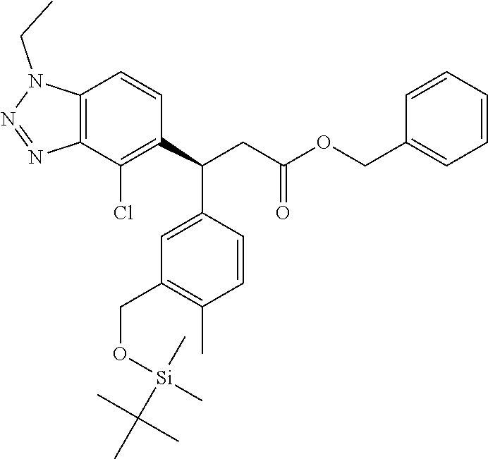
C12=C(C=CC(C(CC(OCC3=CC=CC=C3)=O)C3=CC(CO[Si](C)(C)C(C)(C)C)=C(C)C=C3)=C1Cl)N(CC)N=N2
